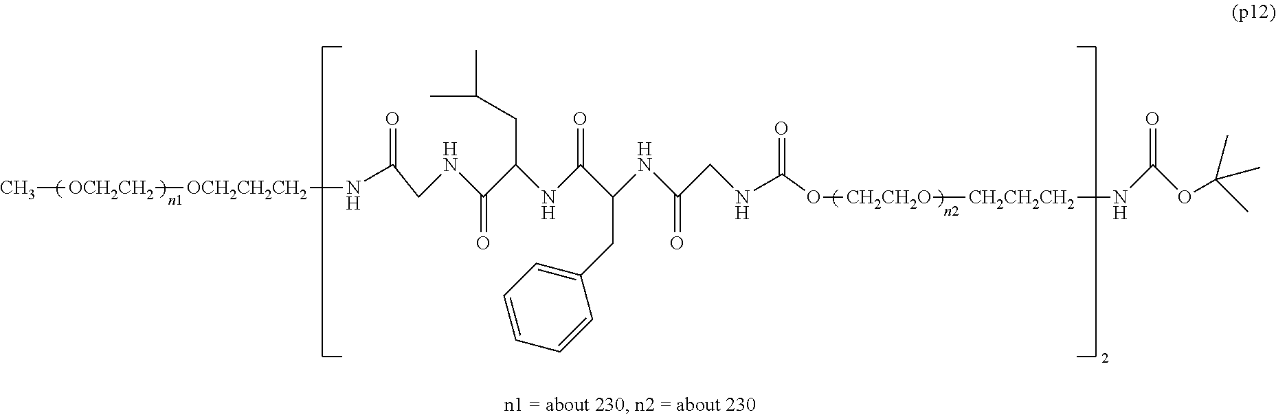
[OCH2CH2CH2](NC(=O)CNC(C(NC(C(NC(CNC(O[CH2CH2O][CH2CH2CH2]NC(OC(C)(C)C)=O)=O)=O)CC1=CC=CC=C1)=O)CC(C)C)=O)[OCH2CH2]C
